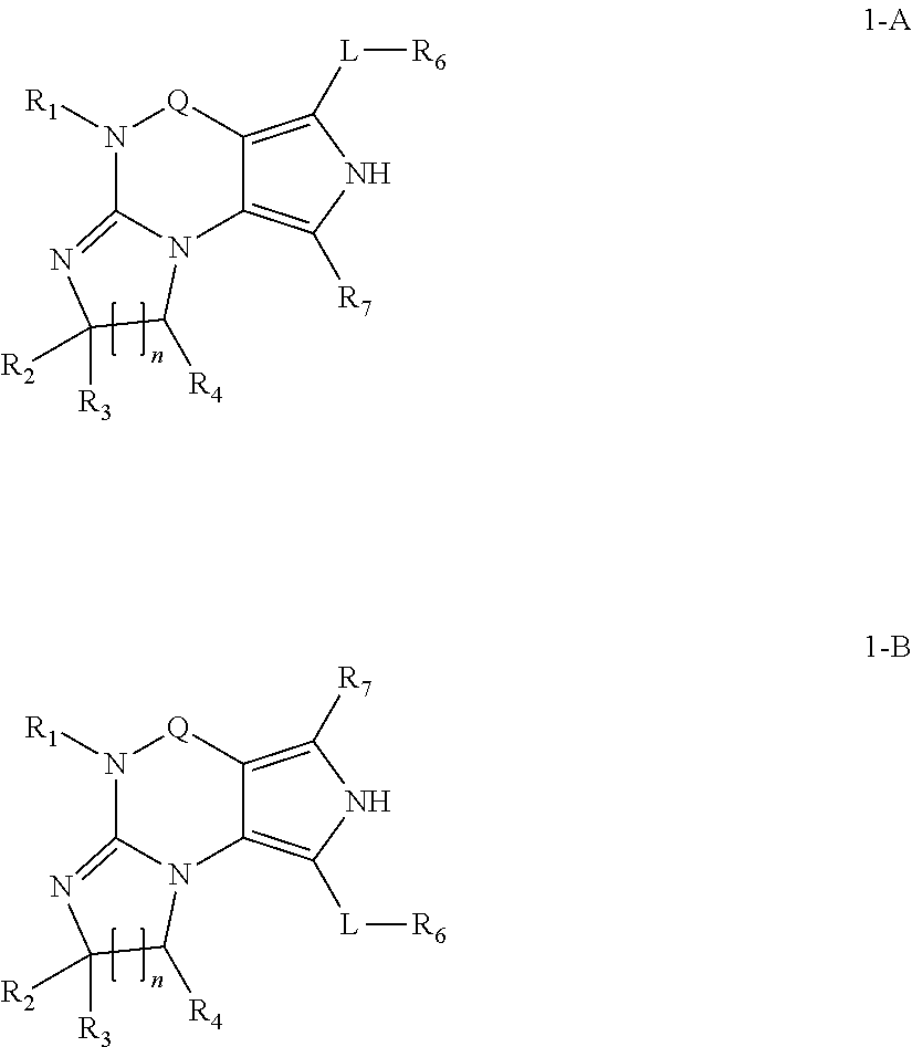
N1([R1])C2=NC([R3])([R2])C([R4])N2C2=C([R7])NC([L][R6])=C2[Q]1.N1([R1])C2=NC([R3])([R2])C([R4])N2C2=C([L][R6])NC([R7])=C2[Q]1
